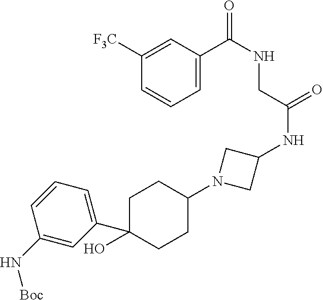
C1C(C2=CC=CC(N[Boc])=C2)(O)CCC(N2CC(NC(=O)CNC(=O)C3=CC=CC([F3C])=C3)C2)C1
